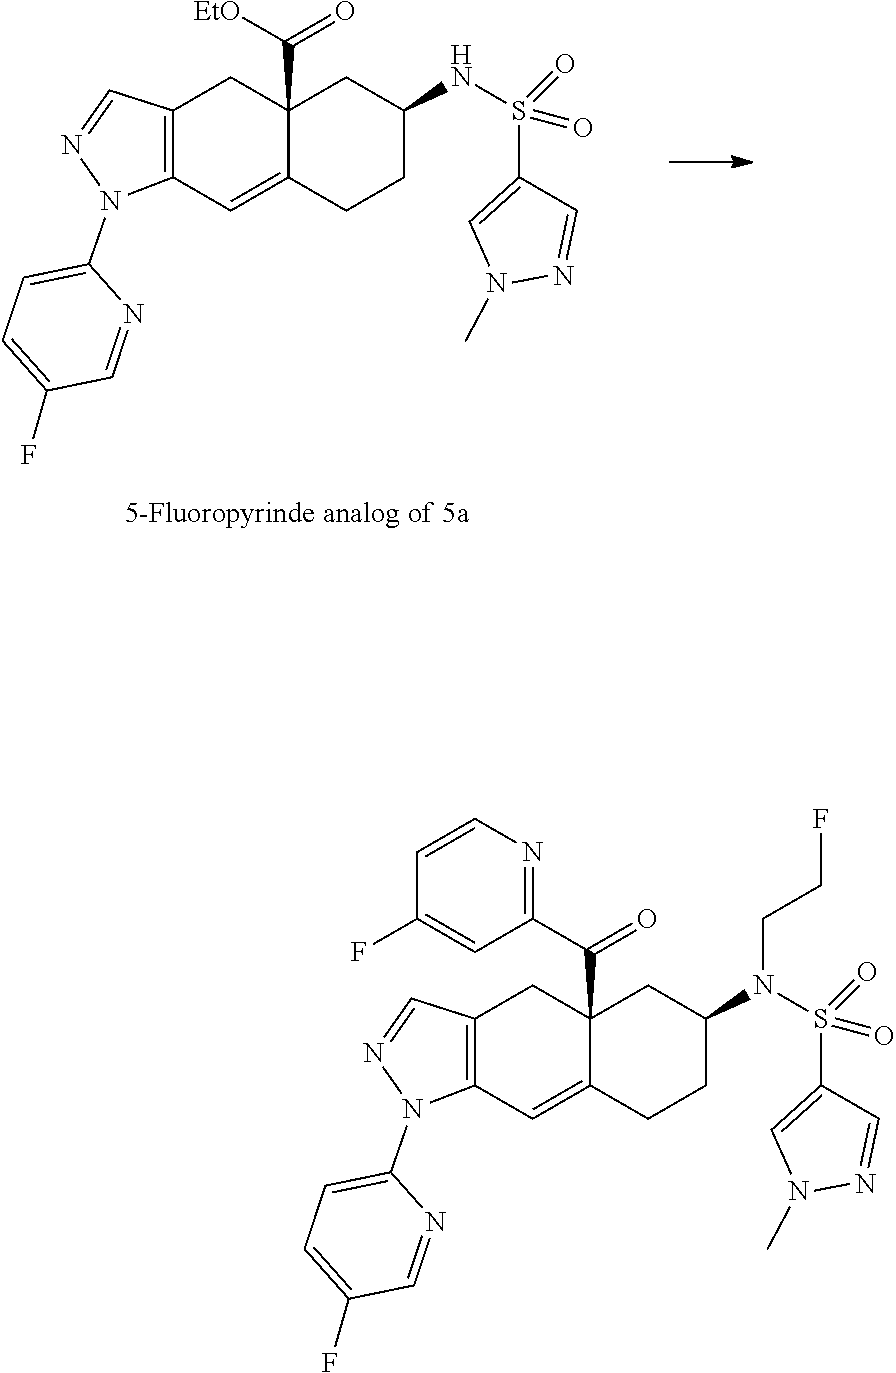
N1(C)N=CC(S(NC2CC3(C(=O)[EtO])CC4=C(C=C3CC2)N(C2=CC=C(F)C=N2)N=C4)(=O)=O)=C1.N1(C)N=CC(S(N(C2CC3(C(=O)C4=NC=CC(F)=C4)CC4=C(C=C3CC2)N(C2=CC=C(F)C=N2)N=C4)CCF)(=O)=O)=C1
